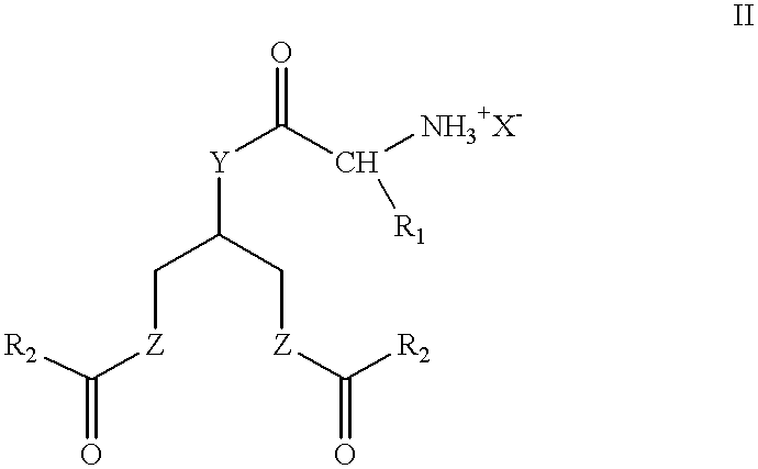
[R2]C([Z]CC(C[Z]C([R2])=O)[Y]C(C([NH3+X-])[R1])=O)=O
